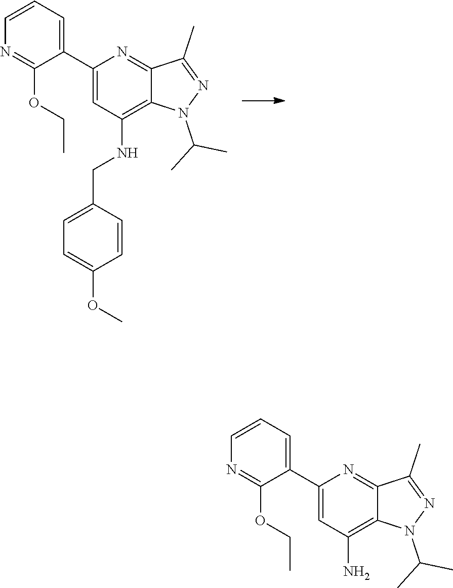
C(C)(C)N1C2=C(NCC3=CC=C(OC)C=C3)C=C(C3=CC=CN=C3OCC)N=C2C(C)=N1.C(C)(C)N1C2=C(N)C=C(C3=CC=CN=C3OCC)N=C2C(C)=N1
